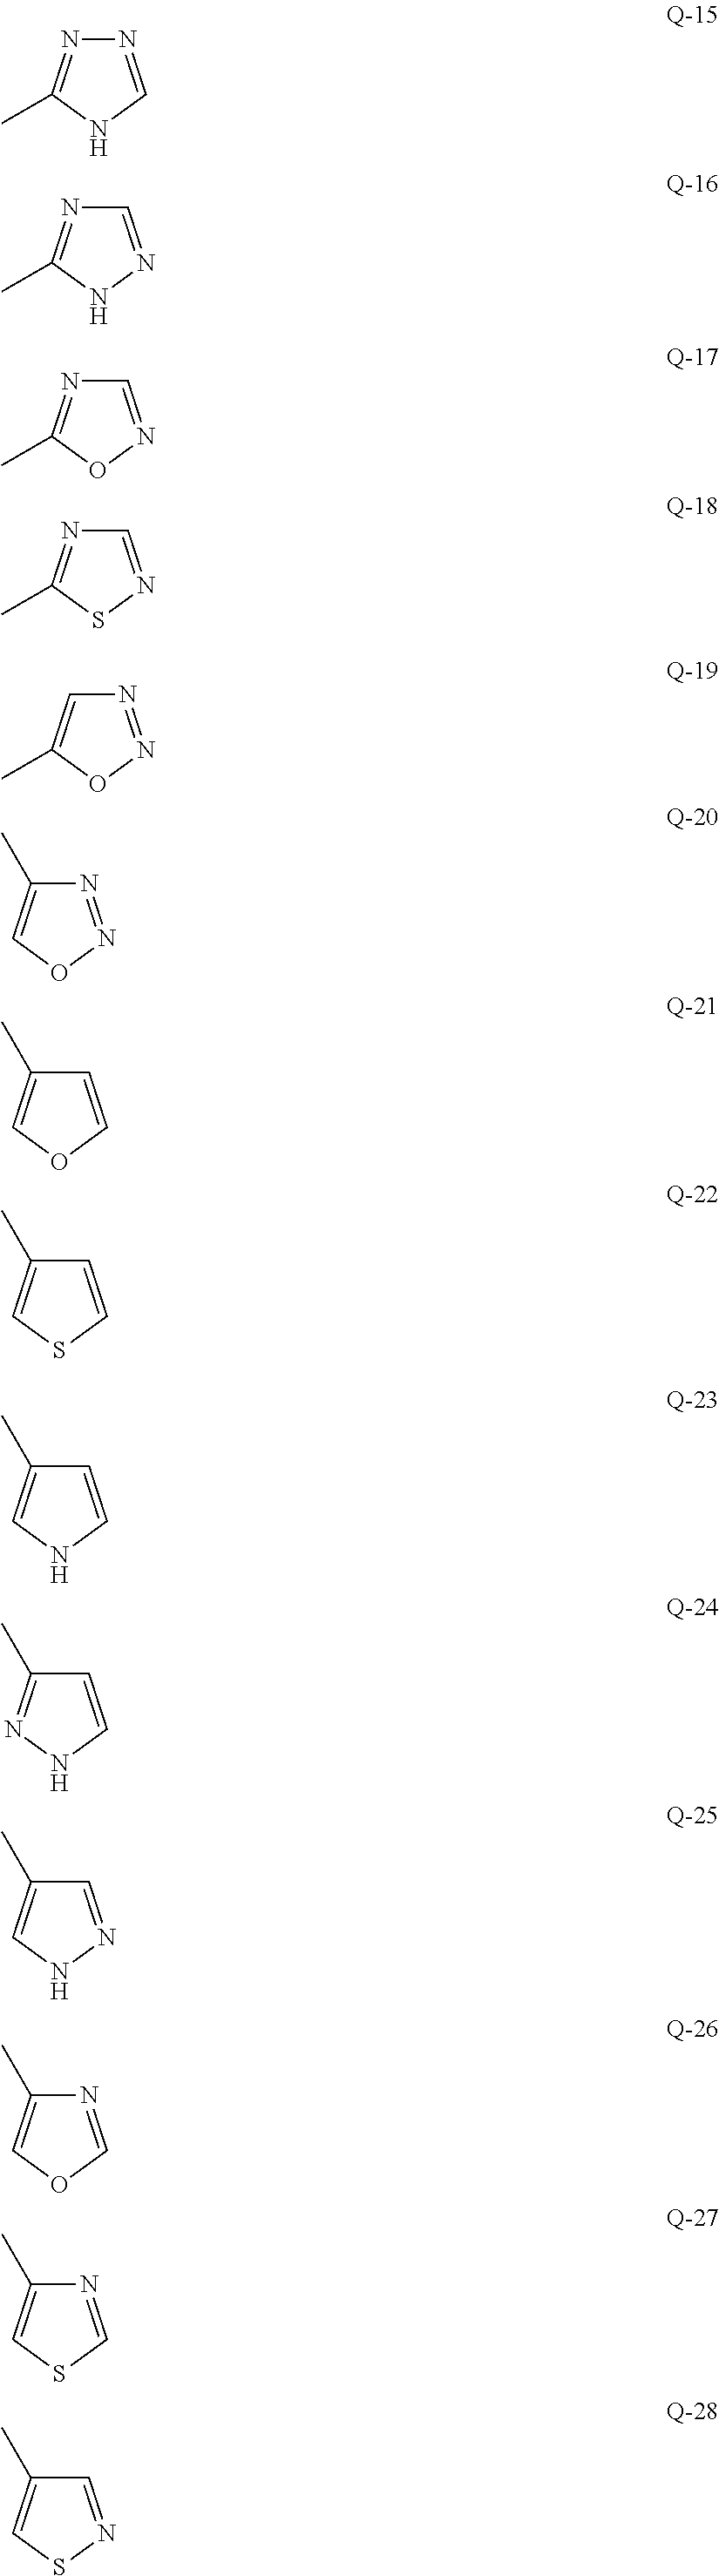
N1=CNC(C)=N1.C1=NNC(C)=N1.C1=NOC(C)=N1.C1=NSC(C)=N1.N1=NOC(C)=C1.N1=NOC=C1C.C1=COC=C1C.C1=CSC=C1C.C1=CNC=C1C.C1=CNN=C1C.C1=NNC=C1C.N1=COC=C1C.N1=CSC=C1C.C1=NSC=C1C
